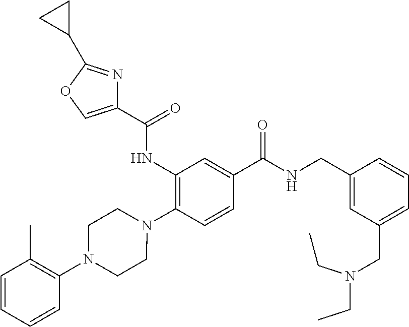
C1(NC(=O)C2=COC(C3CC3)=N2)=C(N2CCN(C3=C(C)C=CC=C3)CC2)C=CC(C(NCC2=CC(CN(CC)CC)=CC=C2)=O)=C1
